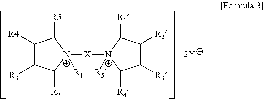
C1([R4])C([R3])C([R2])[N+]([X]N2([R5])C([R4])C([R3])C([R2])C2[R1])([R1])C1[R5]
